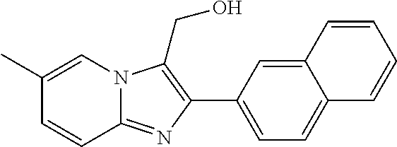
C1=CC2=NC(C3=CC=C4C(=C3)C=CC=C4)=C(CO)N2C=C1C
